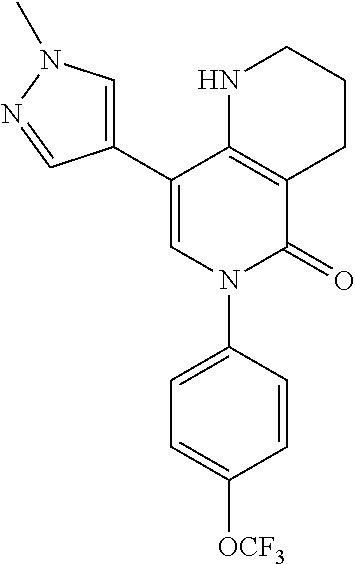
C12=C(C(C3=CN(C)N=C3)=CN(C3=CC=C([OCF3])C=C3)C1=O)NCCC2
